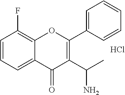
C1=CC=C2C(=C1F)OC(C1=CC=CC=C1)=C(C(C)N)C2=O.Cl
